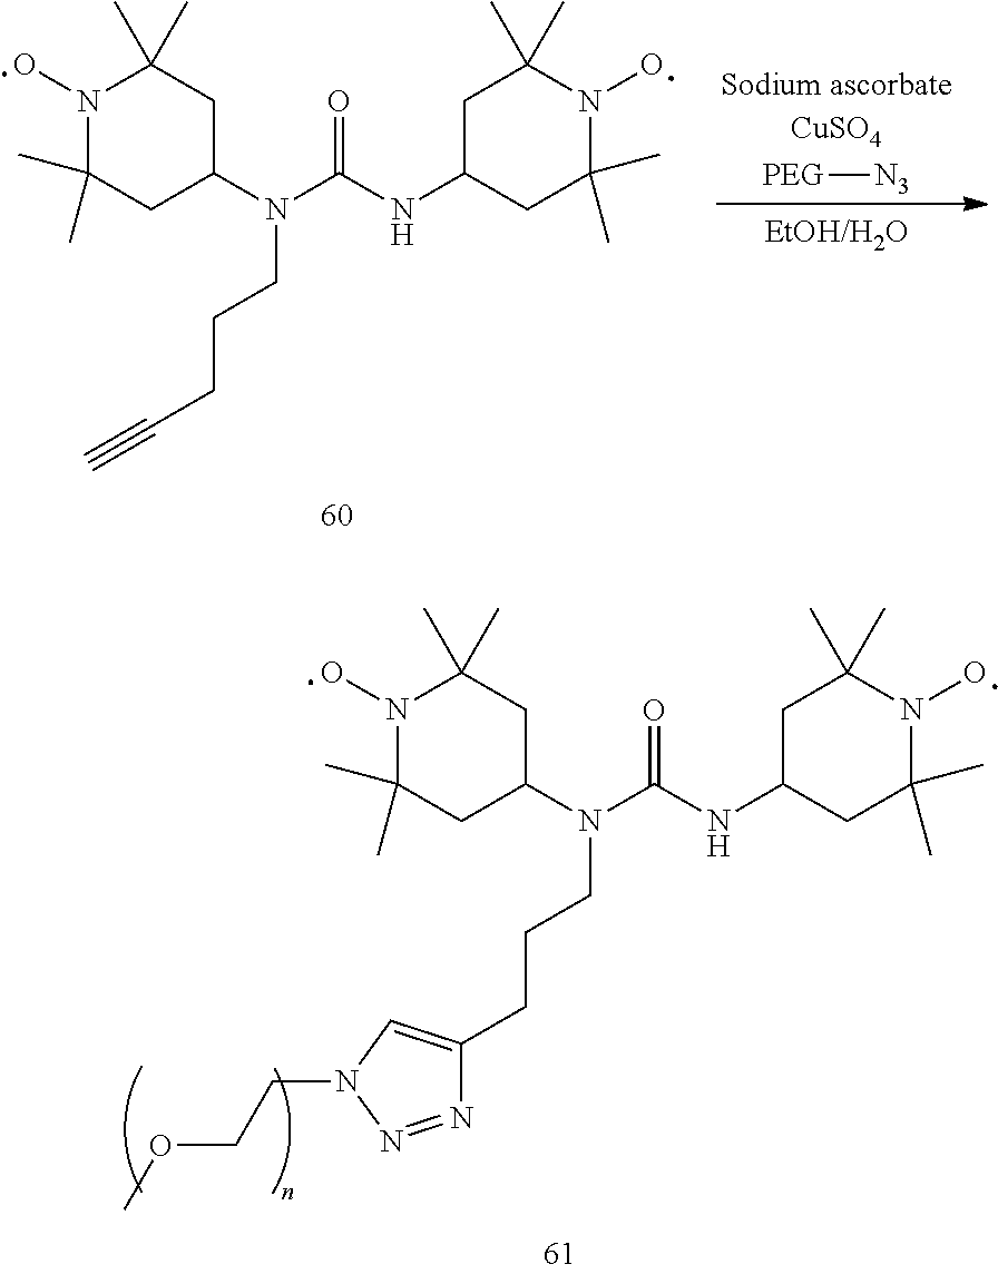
N1(O)C(C)(C)CC(N(C(NC2CC(C)(C)N(O)C(C)(C)C2)=O)CCCC#C)CC1(C)C.[EtOH/H2O].[Sodium ascorbateCuSO4].[PEG][N3].N1(O)C(C)(C)CC(N(C(NC2CC(C)(C)N(O)C(C)(C)C2)=O)CCCC2=CN(CCOC)N=N2)CC1(C)C
